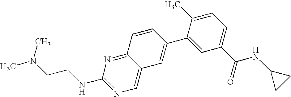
C1(C)=CC=C(C(=O)NC2CC2)C=C1C1=CC2=CN=C(NCCN(C)C)N=C2C=C1
